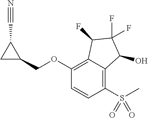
C1(OCC2CC2C#N)=C2C(=C(S(=O)(=O)C)C=C1)C(O)C(F)(F)C2F
